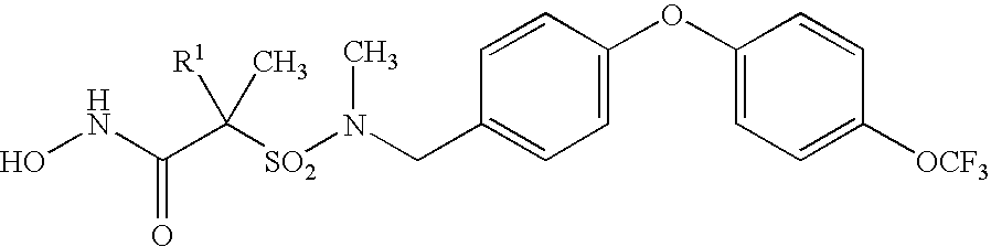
C1(OC2=CC=C([OCF3])C=C2)=CC=C(CN([SO2]C(C(NO)=O)([R1])C)C)C=C1
